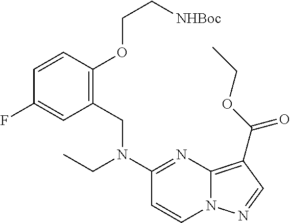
C1=CC(OCC[NHBoc])=C(CN(C2=NC3=C(C(OCC)=O)C=NN3C=C2)CC)C=C1F
